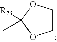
C1COC(C)([R23])O1
